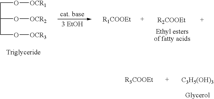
O(CC(O[OCR2])CO[OCR3])[OCR1].[C3H5(OH)3]
